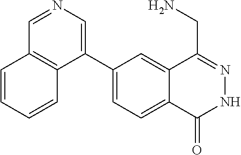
C1(C2=CN=CC3=C2C=CC=C3)=CC=C2C(=C1)C(CN)=NNC2=O
